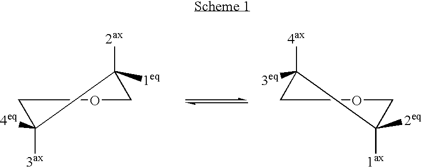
O1CC([2ax])([1eq])C([4eq])([3ax])C1.O1CC([4ax])([3eq])C([2eq])([1ax])C1
